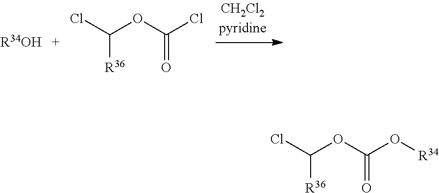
[R34OH].C([R36])(Cl)OC(Cl)=O.C([R36])(Cl)OC(O[R34])=O
